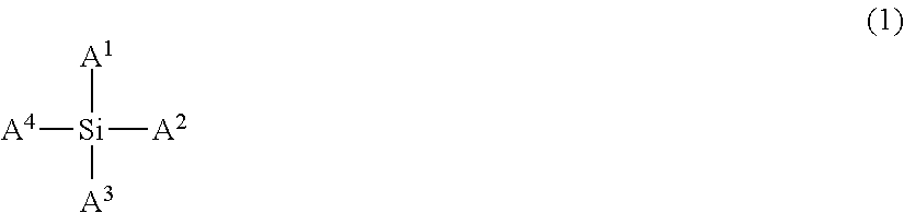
[A1][Si]([A3])([A4])[A2]
